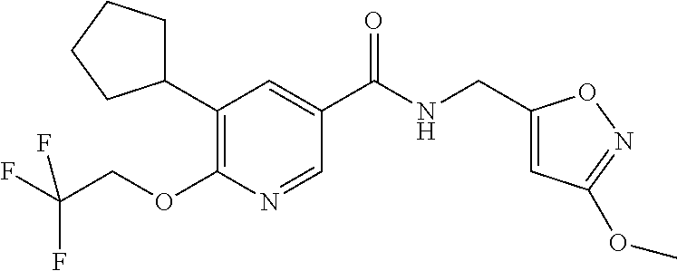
C1(C2=C(OCC(F)(F)F)N=CC(C(NCC3=CC(OC)=NO3)=O)=C2)CCCC1
